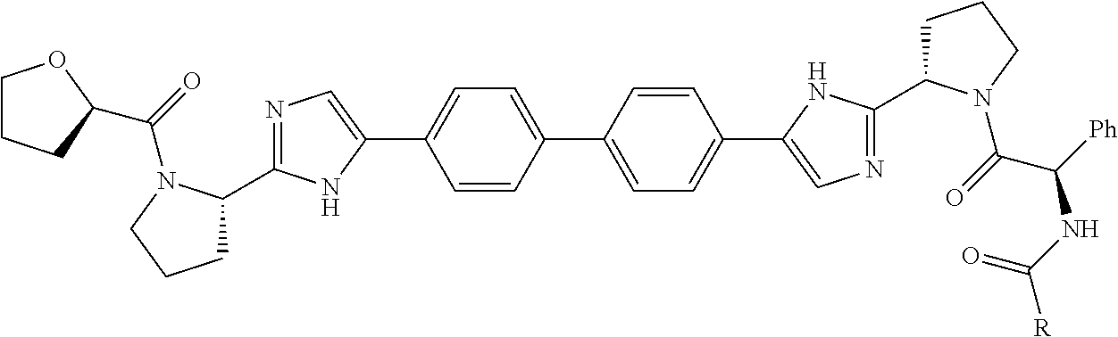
C1=CC(C2=CC=C(C3=CN=C(C4CCCN4C(=O)C([Ph])NC(=O)[R])N3)C=C2)=CC=C1C1=CN=C(C2CCCN2C(=O)C2CCCO2)N1
